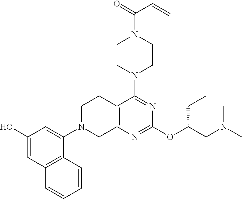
C1(O)=CC2=C(C(N3CC4=C(CC3)C(N3CCN(C(=O)C=C)CC3)=NC(OC(CN(C)C)CC)=N4)=C1)C=CC=C2
